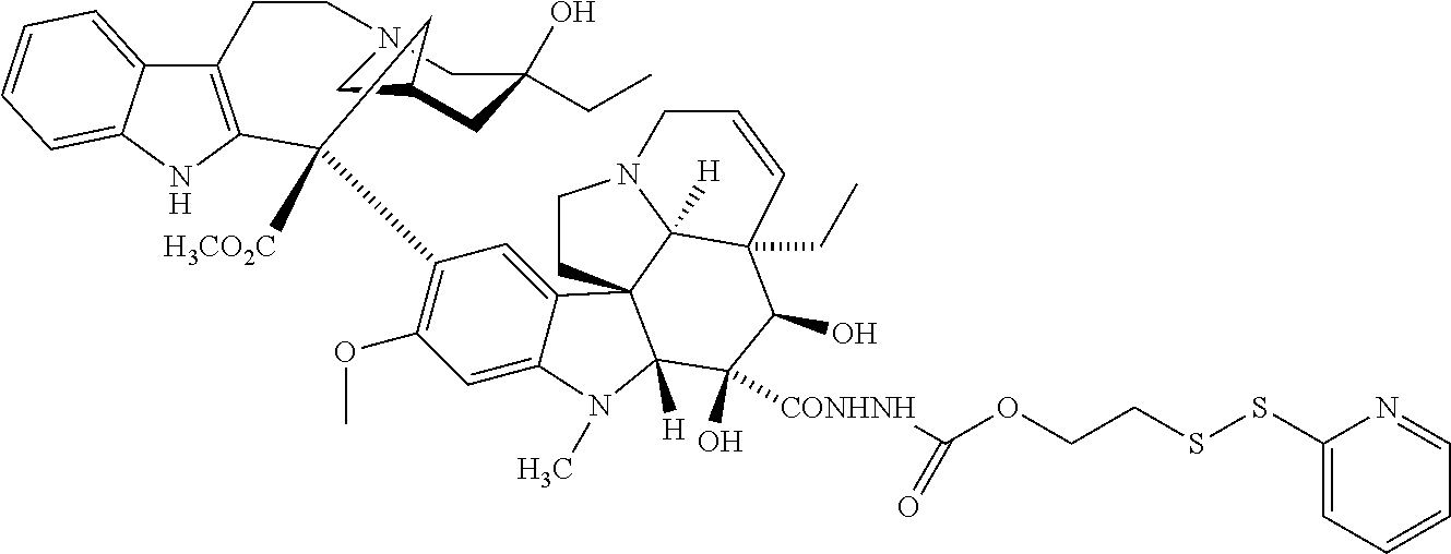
[H3CO2C]C1(C2=C(OC)C=C3C(=C2)C24C([H])(N3C)C(O)([CONHNH]C(OCCSSC3=CC=CC=N3)=O)C(O)C3(CC)C2([H])N(CC4)CC=C3)C2=C(C3=CC=CC=C3N2)CCN2CC(O)(CC)CC(C2)C1
